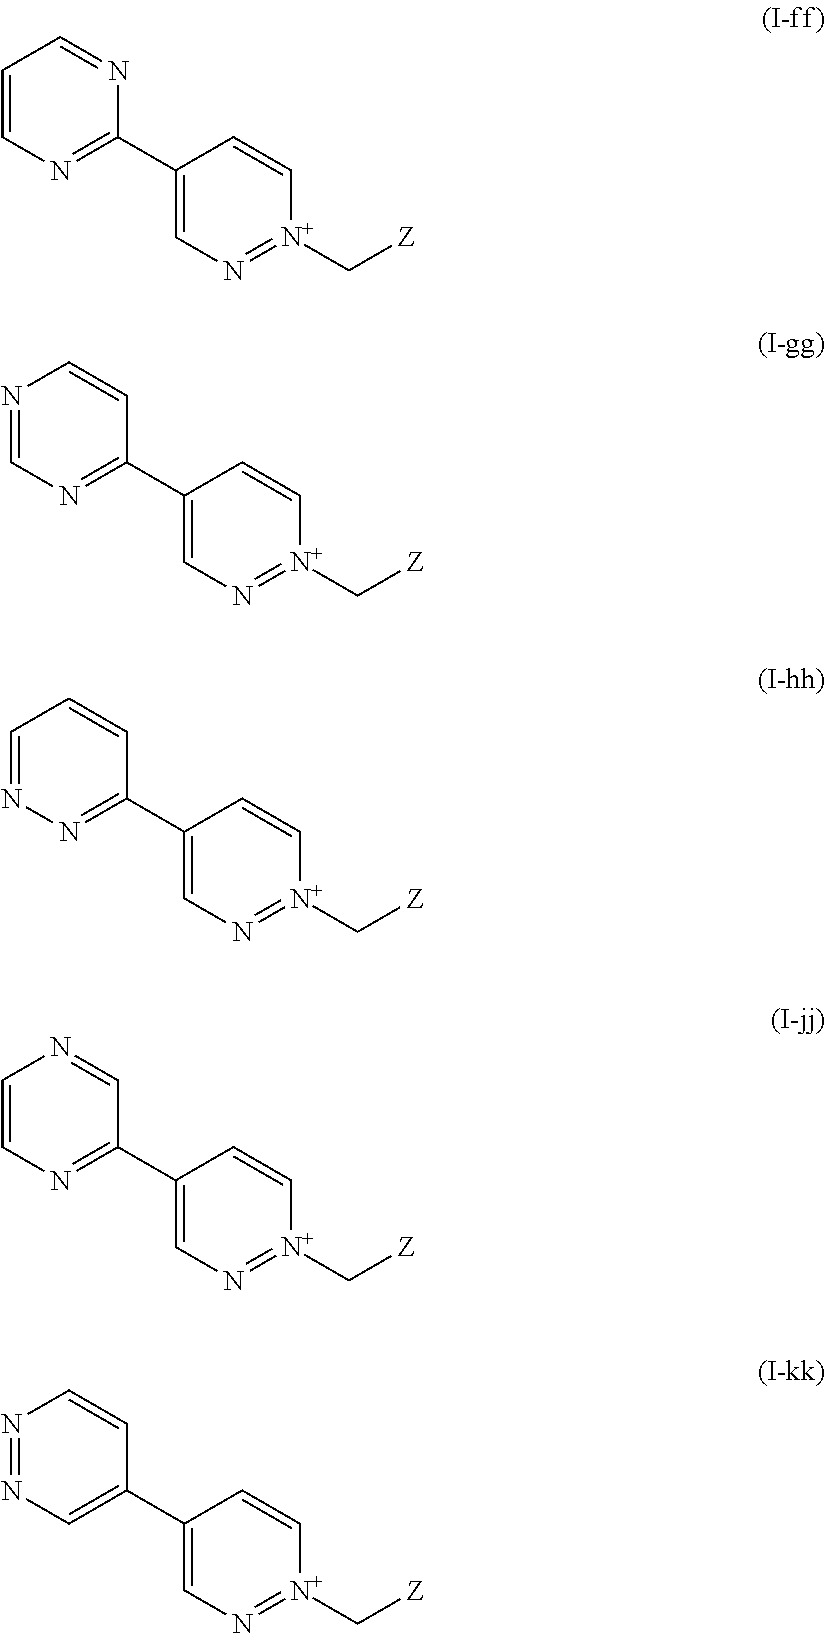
C1(C2=CN=[N+](C[Z])C=C2)=NC=CC=N1.C1(C2=CN=[N+](C[Z])C=C2)=NC=NC=C1.C1(C2=CN=[N+](C[Z])C=C2)=NN=CC=C1.C1(C2=CN=[N+](C[Z])C=C2)=NC=CN=C1.C1(C2=CN=[N+](C[Z])C=C2)=CN=NC=C1
